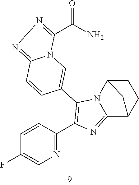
C1=CC(C2=C(C3=CN4C(=NN=C4C(N)=O)C=C3)N3C(=N2)C2CCC3C2)=NC=C1F
